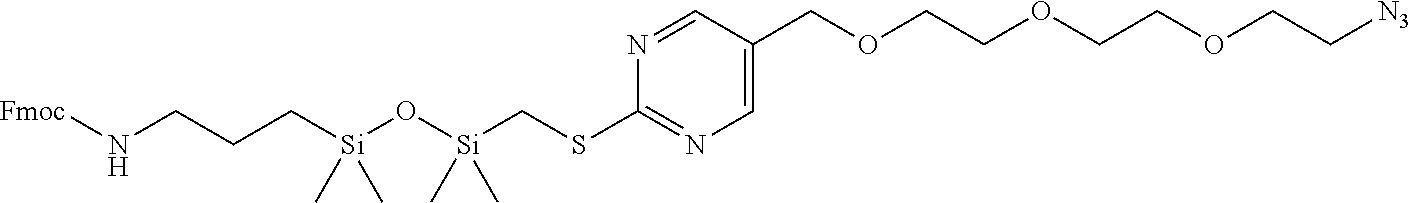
[Si](C)(CCCN[Fmoc])(O[Si](C)(CSC1=NC=C(COCCOCCOCC[N3])C=N1)C)C
